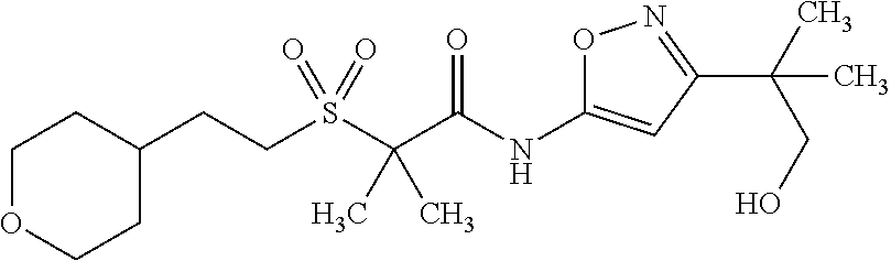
S(C(C(NC1=CC(C(C)(CO)C)=NO1)=O)(C)C)(=O)(=O)CCC1CCOCC1
